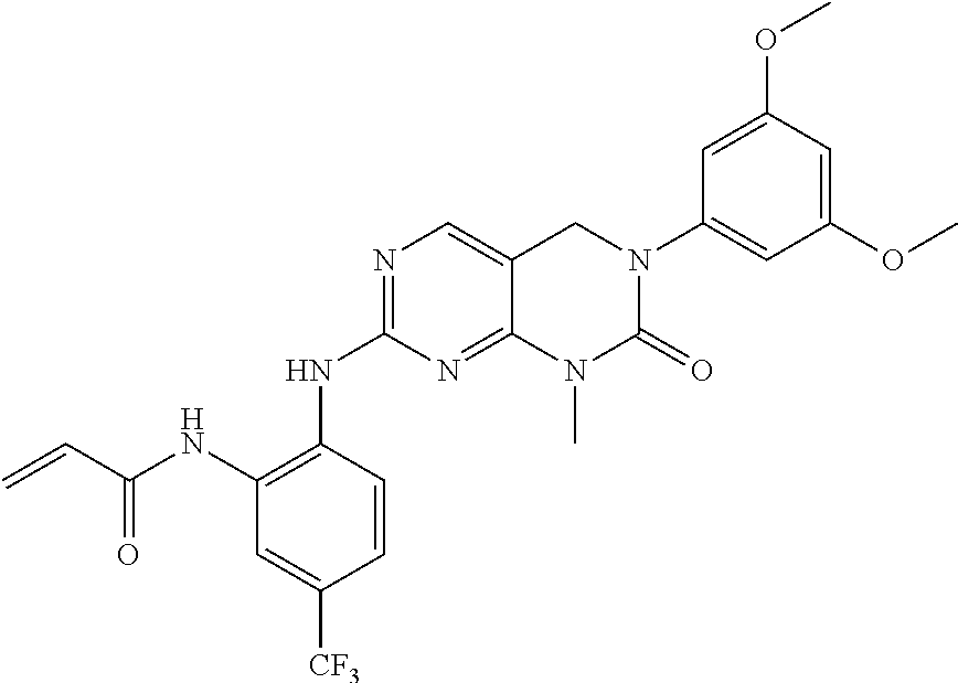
C1(NC(=O)C=C)=C(NC2=NC=C3C(=N2)N(C)C(=O)N(C2=CC(OC)=CC(OC)=C2)C3)C=CC([CF3])=C1
